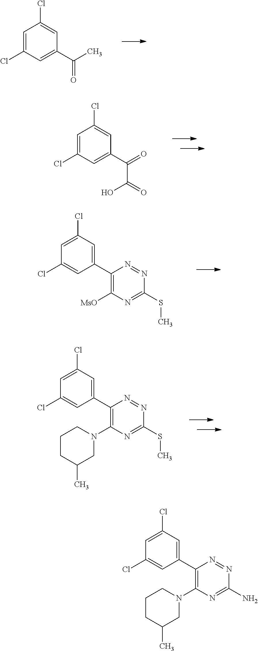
C1=C(Cl)C=C(C(C)=O)C=C1Cl.C1=C(Cl)C=C(C(=O)C(O)=O)C=C1Cl.C1=C(Cl)C=C(C2=C([MsO])N=C(SC)N=N2)C=C1Cl.C1=C(Cl)C=C(C2=C(N3CCCC(C)C3)N=C(SC)N=N2)C=C1Cl.C1=C(Cl)C=C(C2=C(N3CCCC(C)C3)N=C(N)N=N2)C=C1Cl
